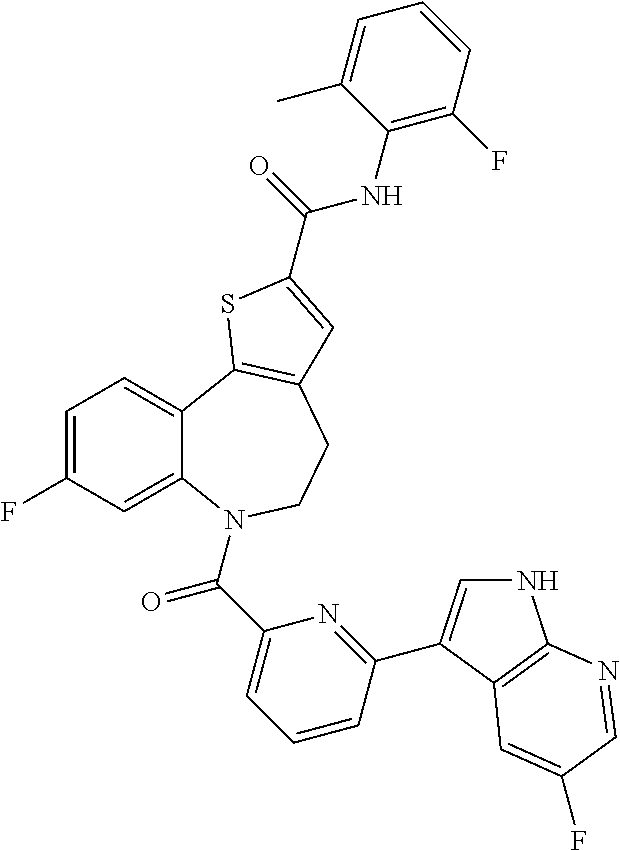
C1=C(F)C=C2C(=C1)C1=C(CCN2C(C2=CC=CC(C3=CNC4=C3C=C(F)C=N4)=N2)=O)C=C(C(NC2=C(F)C=CC=C2C)=O)S1
